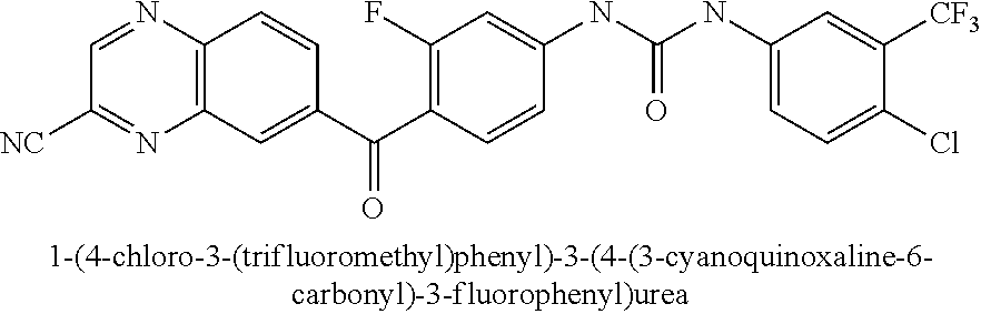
[NC]C1=NC2=C(N=C1)C=CC(C(C1=C(F)C=C(NC(NC3=CC=C(Cl)C([CF3])=C3)=O)C=C1)=O)=C2
